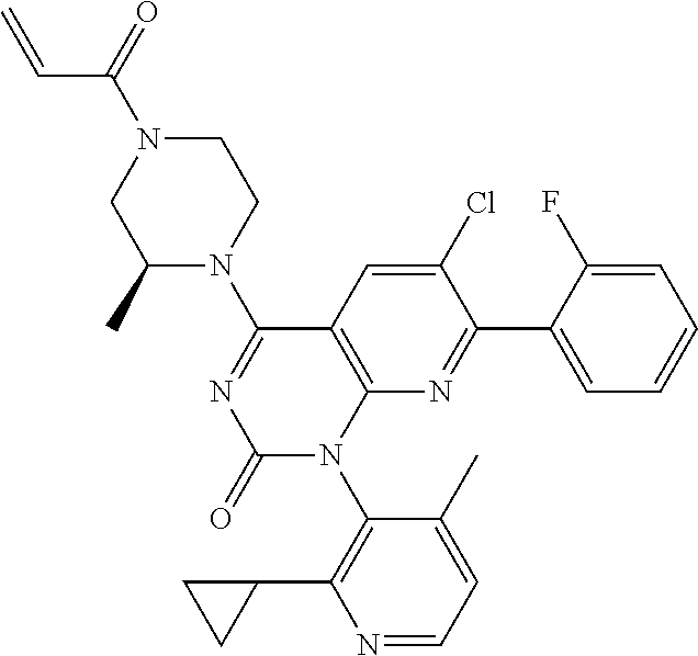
C1(C)N(C2=NC(=O)N(C3=C(C4CC4)N=CC=C3C)C3=C2C=C(Cl)C(C2=CC=CC=C2F)=N3)CCN(C(=O)C=C)C1
